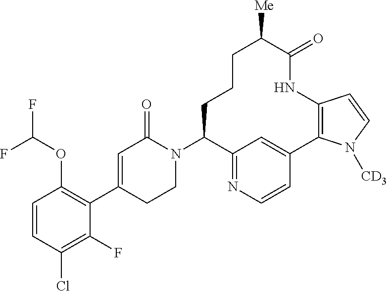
C1=CC(Cl)=C(F)C(C2=CC(=O)N(C3C4=NC=CC(=C4)C4=C(NC(=O)C([Me])CCC3)C=CN4[CD3])CC2)=C1OC(F)F
